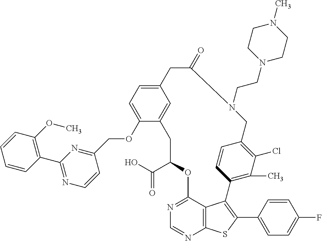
C1(C(O)=O)OC2=NC=NC3=C2C(=C(C2=CC=C(F)C=C2)S3)C2=C(C)C(Cl)=C(C=C2)CN(CCN2CCN(C)CC2)C(=O)CC2=CC=C(OCC3=NC(C4=C(OC)C=CC=C4)=NC=C3)C(=C2)C1
